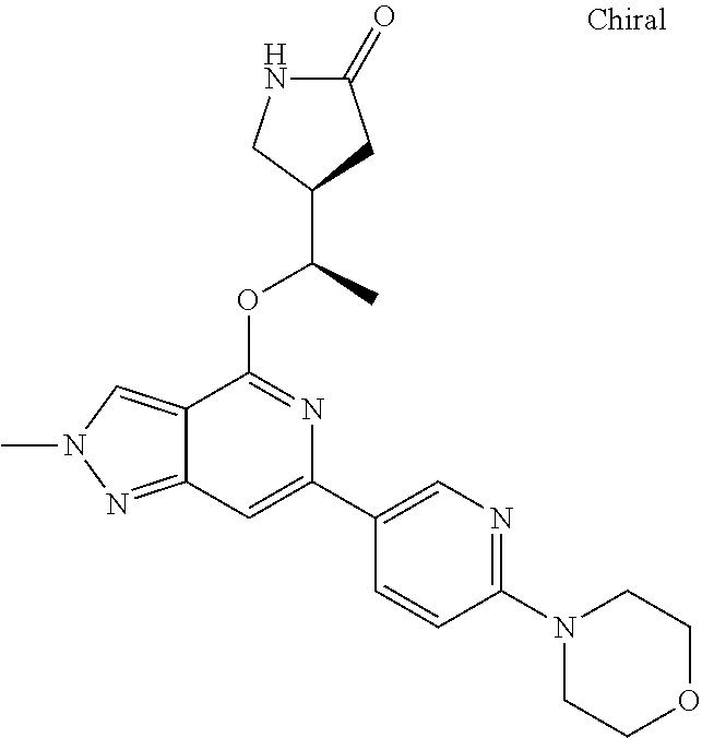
N1C(=O)CC(C(C)OC2=NC(C3=CN=C(N4CCOCC4)C=C3)=CC3=NN(C)C=C23)C1
